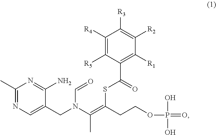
C1(C)=NC=C(CN(C(=C(SC(=O)C2=C([R1])C([R2])=C([R3])C([R4])=C2[R5])CCOP(O)(O)=O)C)C=O)C(N)=N1
